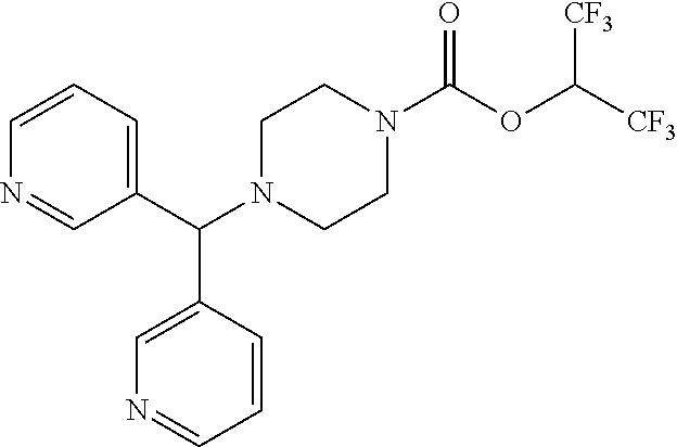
C(N1CCN(C(OC([CF3])[CF3])=O)CC1)(C1=CC=CN=C1)C1=CN=CC=C1
